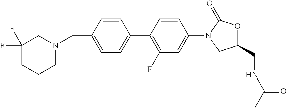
C1=C(C2=C(F)C=C(N3CC(CNC(C)=O)OC3=O)C=C2)C=CC(CN2CC(F)(F)CCC2)=C1
